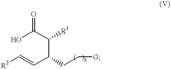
C(C(C(C=C[R2])CC[G])[R1])(=O)O
